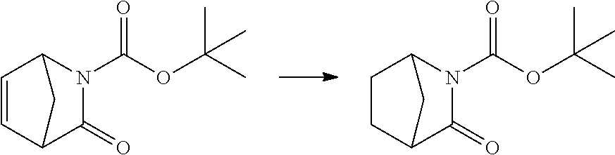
C1CC2C(=O)N(C(OC(C)(C)C)=O)C1C2.C1=CC2C(=O)N(C(OC(C)(C)C)=O)C1C2
